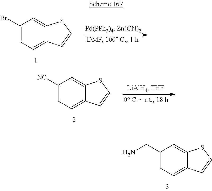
C1(CN)=CC=C2C(=C1)SC=C2.C1(Br)=CC=C2C(=C1)SC=C2.C1([NC])=CC=C2C(=C1)SC=C2
